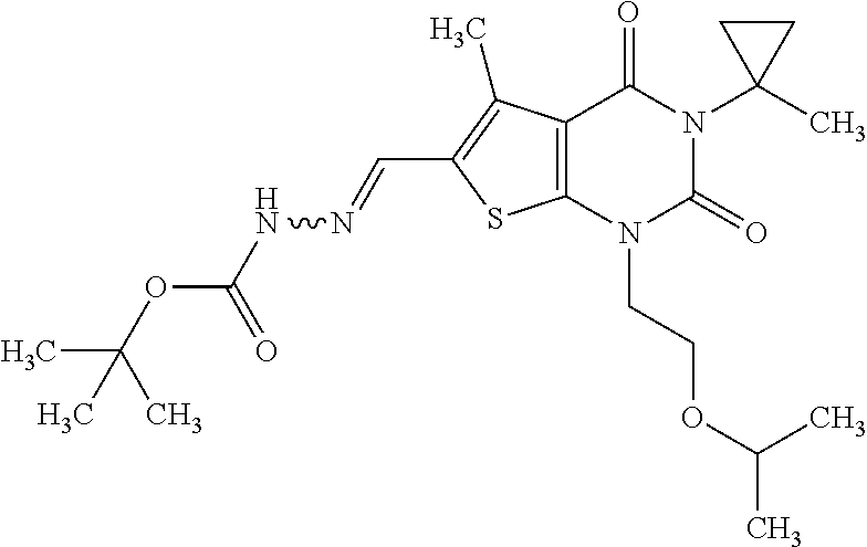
C12=C(N(CCOC(C)C)C(=O)N(C3(C)CC3)C1=O)SC(C=NNC(OC(C)(C)C)=O)=C2C
